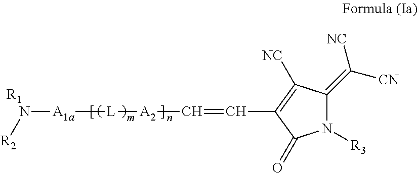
N([A1a][L][A2]C=CC1=C([NC])C(=C([CN])[NC])N([R3])C1=O)[R2].[R1]
